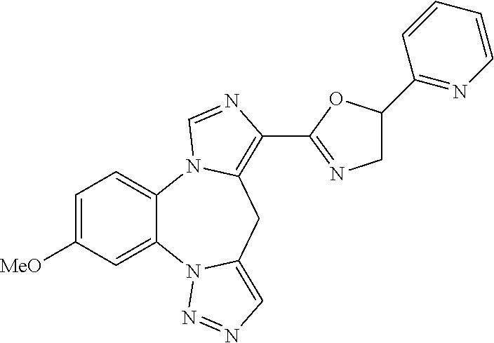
C1=C([MeO])C=C2C(=C1)N1C(=C(C3=NCC(C4=NC=CC=C4)O3)N=C1)CC1=CN=NN21
